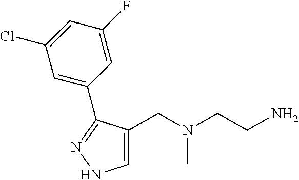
C1=C(CN(CCN)C)C(C2=CC(Cl)=CC(F)=C2)=NN1
